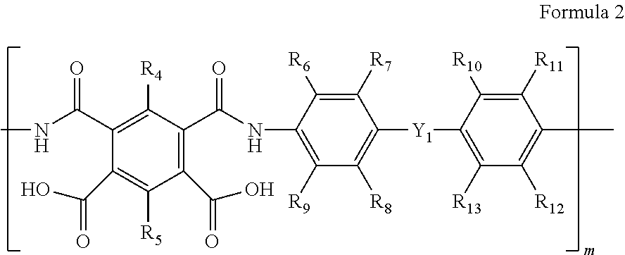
CNC(C1=C([R4])C(C(NC2=C([R9])C([R8])=C([Y1]C3=C([R13])C([R12])=C(C)C([R11])=C3[R10])C([R7])=C2[R6])=O)=C(C(O)=O)C([R5])=C1C(O)=O)=O
